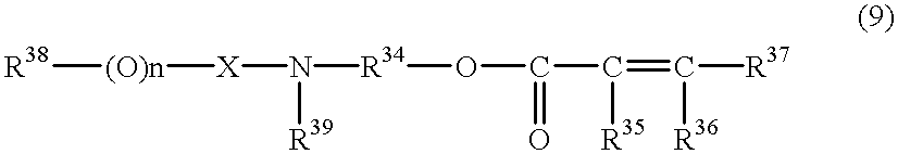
[R38][(O)n][X]N([R34]OC(C(=C([R37])[R36])[R35])=O)[R39]
